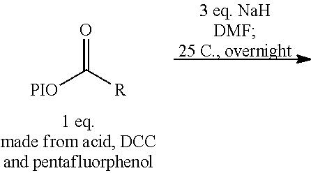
[PIO]C([R])=O
